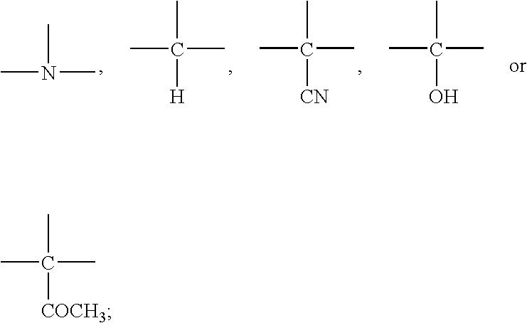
CC(C)(C)[CN].CC(C)(C)[H].CN(C)C.CC(C)(C)O.CC(C)(C)[COCH3]
